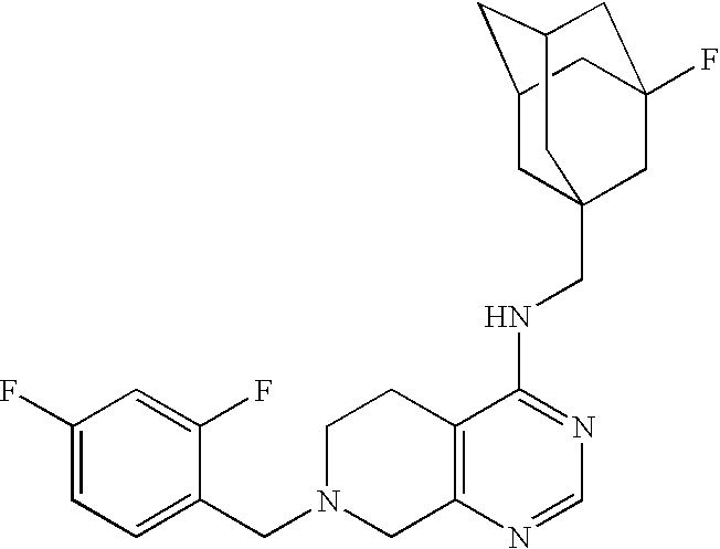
C(N1CC2=C(CC1)C(NCC13CC4CC(CC(F)(C1)C4)C3)=NC=N2)C1=CC=C(F)C=C1F
